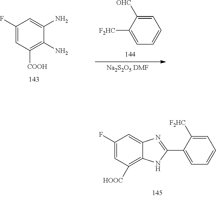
C1(F)=CC([COOH])=C(N)C(N)=C1.C1=C([OHC])C([F2HC])=CC=C1.C1(F)=CC([HOOC])=C2C(=C1)N=C(C1=CC=CC=C1[F2HC])N2
